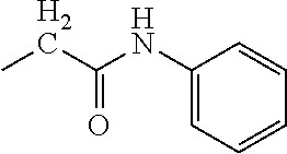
C1(NC(CC)=O)=CC=CC=C1
